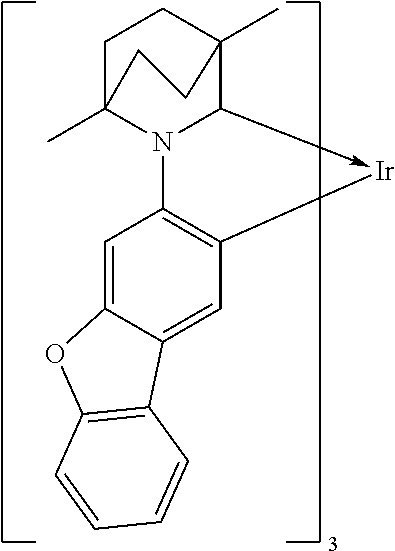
C1C2(C)N3C(->[Ir]C4=C3C=C3C(=C4)C4=C(O3)C=CC=C4)C(C)(C1)CC2
